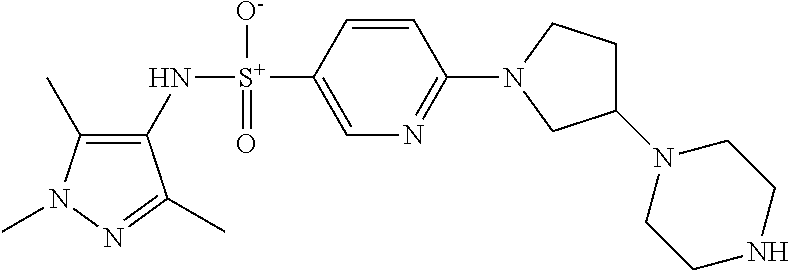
C1(C)=C(N[S+](C2=CN=C(N3CCC(N4CCNCC4)C3)C=C2)([O-])=O)C(C)=NN1C
